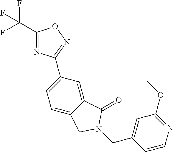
C1(C(F)(F)F)=NC(C2=CC=C3C(=C2)C(=O)N(CC2=CC(OC)=NC=C2)C3)=NO1
